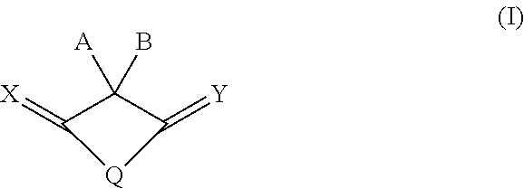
C1(=[X])C([A])(B)C(=[Y])[Q]1
